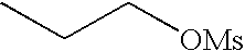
CCC[OMs]
